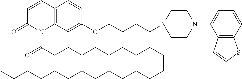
C12=C(C=C(OCCCCN3CCN(C4=CC=CC5=C4C=CS5)CC3)C=C1)N(C(CCCCCCCCCCCCCCCCCCCCCC)=O)C(=O)C=C2
